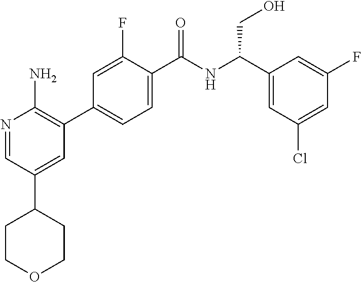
N1=CC(C2CCOCC2)=CC(C2=CC=C(C(NC(C3=CC(Cl)=CC(F)=C3)CO)=O)C(F)=C2)=C1N
